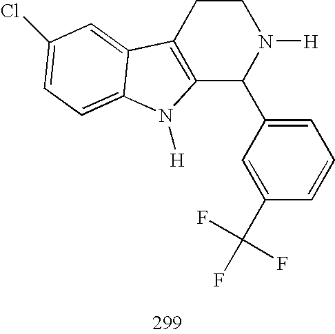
C12=C(CCN([H])C1C1=CC=CC(C(F)(F)F)=C1)C1=CC(Cl)=CC=C1N2[H]
